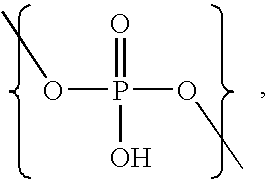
O(P(OC)(=O)O)C
